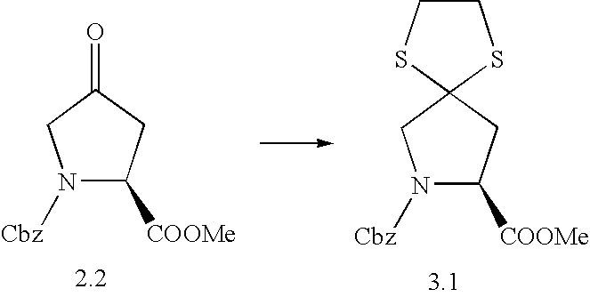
C1([COOMe])CC(=O)CN1[Cbz].C1([COOMe])CC2(CN1[Cbz])SCCS2
